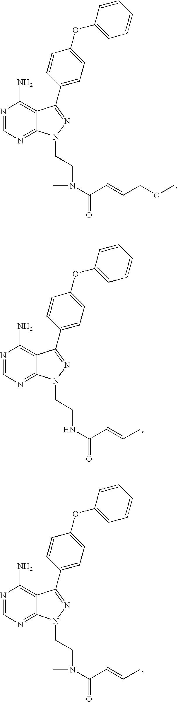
N1=CN=C2C(=C1N)C(C1=CC=C(OC3=CC=CC=C3)C=C1)=NN2CCN(C(C=CCOC)=O)C.N1=CN=C2C(=C1N)C(C1=CC=C(OC3=CC=CC=C3)C=C1)=NN2CCNC(C=CC)=O.N1=CN=C2C(=C1N)C(C1=CC=C(OC3=CC=CC=C3)C=C1)=NN2CCN(C(C=CC)=O)C
